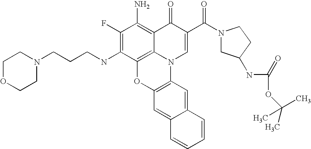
C1(F)=C(NCCCN2CCOCC2)C2=C3C(=C1N)C(=O)C(C(N1CC(NC(OC(C)(C)C)=O)CC1)=O)=CN3C1=C(O2)C=C2C(=C1)C=CC=C2
